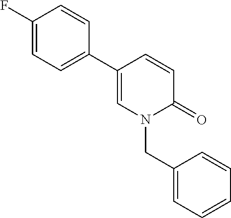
C1=CC(C2=CC=C(F)C=C2)=CN(CC2=CC=CC=C2)C1=O
